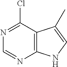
N1=C(Cl)C2=C(N=C1)NC=C2C
